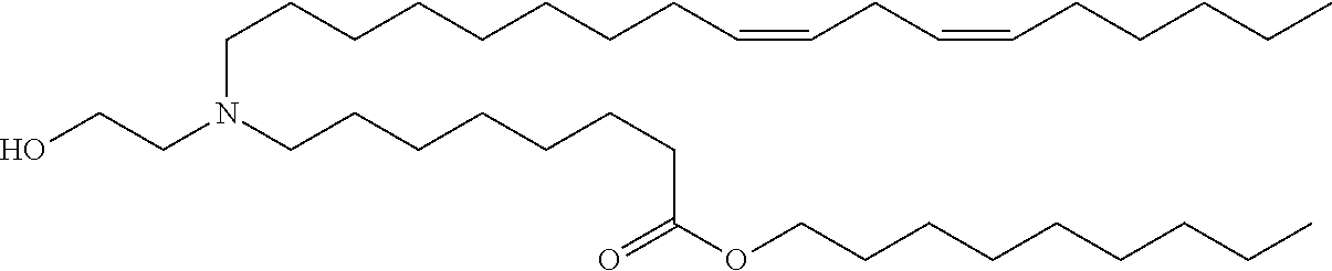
C(C=CCC=CCCCCC)CCCCCCCN(CCCCCCCC(=O)OCCCCCCCCC)CCO
